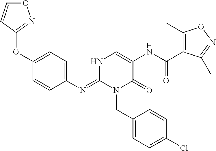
C1(N=C2N(CC3=CC=C(Cl)C=C3)C(=O)C(NC(=O)C3=C(C)ON=C3C)=CN2)=CC=C(OC2=NOC=C2)C=C1
